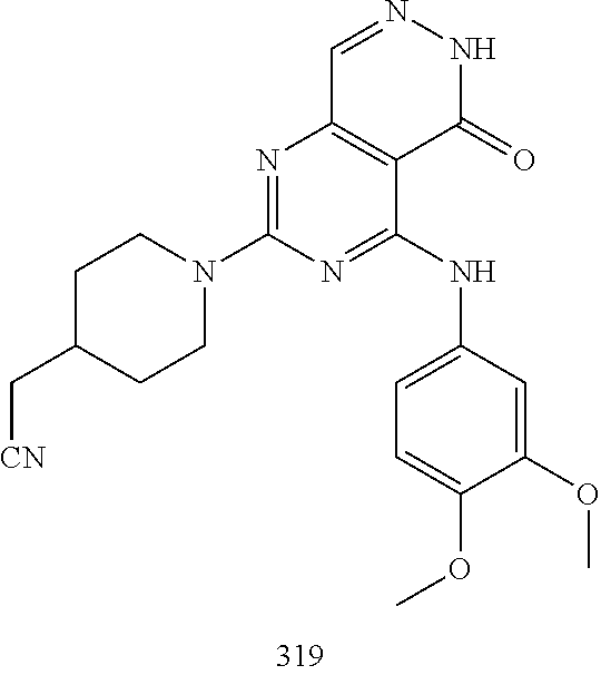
C1=NNC(=O)C2=C1N=C(N1CCC(C[CN])CC1)N=C2NC1=CC=C(OC)C(OC)=C1
